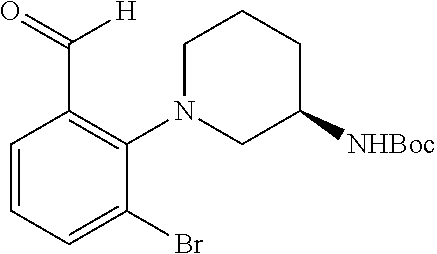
O=C(C1=C(N2CC([NHBoc])CCC2)C(Br)=CC=C1)[H]
